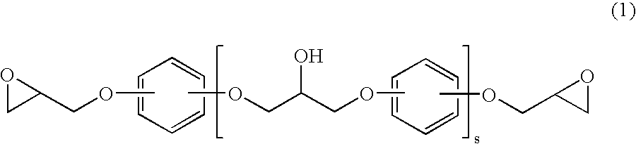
C1=CC=CC=C1.COCC1OC1.COCC(COC)O.C1=CC=CC=C1.COCC1CO1
